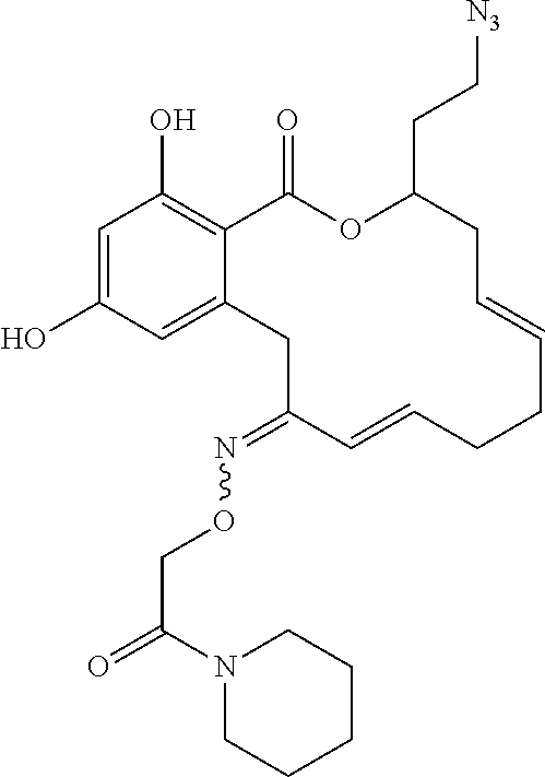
C1=C(O)C=C2C(=C1O)C(=O)OC(CC[N3])CC=CCCC=CC(=NOCC(=O)N1CCCCC1)C2
